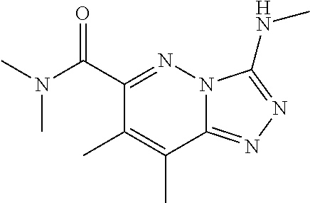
C12=NN=C(NC)N1N=C(C(N(C)C)=O)C(C)=C2C
